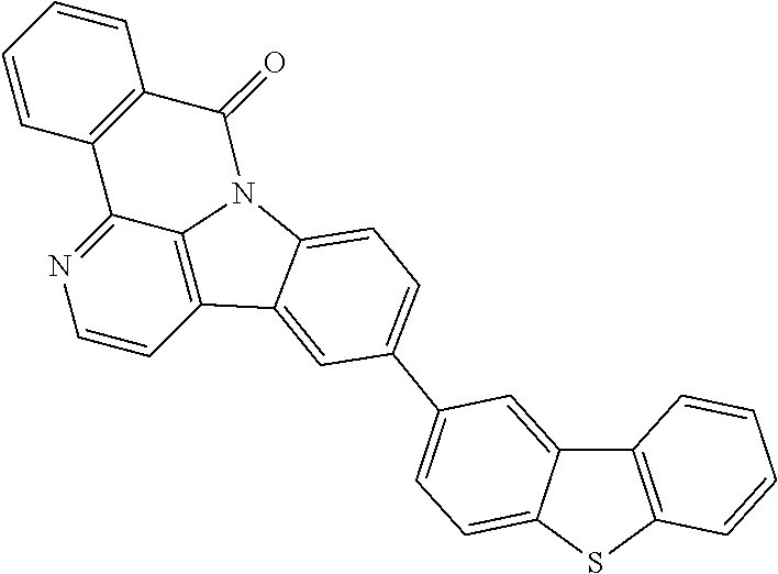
C1=CC2=C3C(=N1)C1=C(C=CC=C1)C(=O)N3C1=CC=C(C3=CC=C4C(=C3)C3=C(S4)C=CC=C3)C=C21
